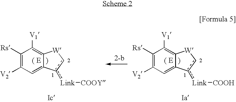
C1([Rs])=C([V2])C=C2C(=C1[V1])[W]cc2[Link][COOY].C1([Rs])=C([V2])C=C2C(=C1[V1])[W]cc2[Link][COOH]
